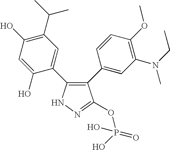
N1N=C(OP(=O)(O)O)C(C2=CC(N(C)CC)=C(OC)C=C2)=C1C1=CC(C(C)C)=C(O)C=C1O
